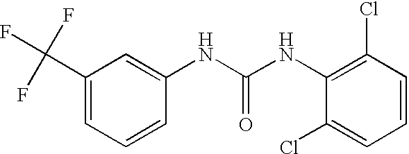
C1(C(F)(F)F)=CC=CC(NC(NC2=C(Cl)C=CC=C2Cl)=O)=C1
